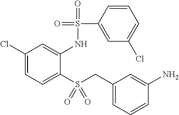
C1(Cl)=CC=C(S(CC2=CC=CC(N)=C2)(=O)=O)C(NS(C2=CC(Cl)=CC=C2)(=O)=O)=C1
